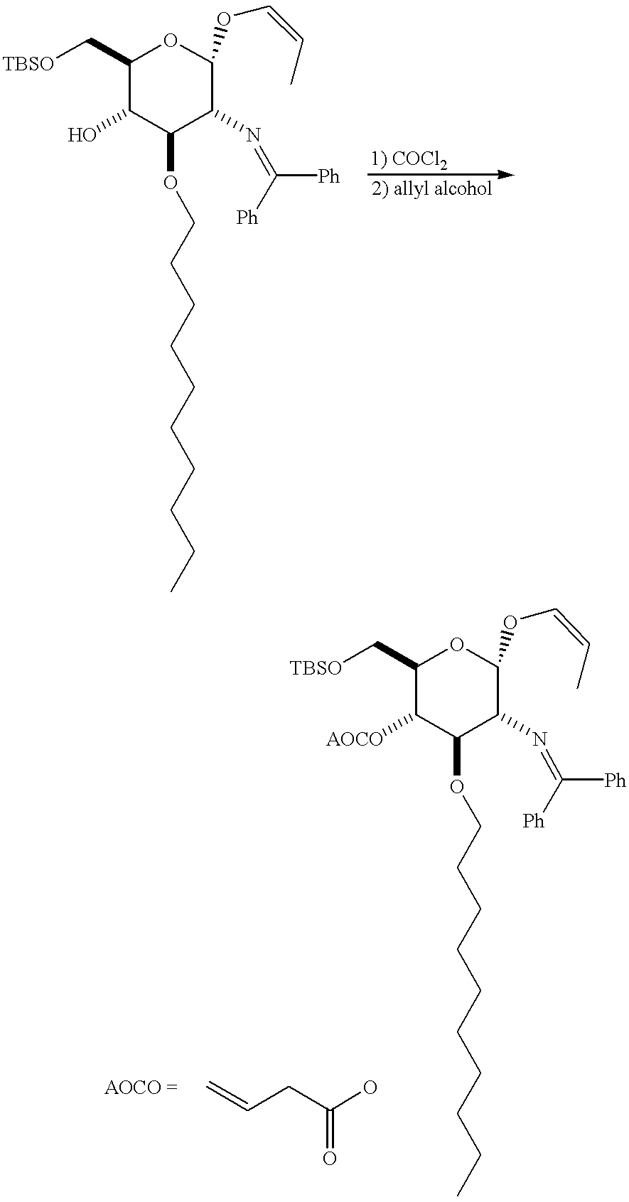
C1(C[TBSO])C(O)C(OCCCCCCCCCC)C(N=C([Ph])[Ph])C(OC=CC)O1.C1(C[TBSO])C([AOCO])C(OCCCCCCCCCC)C(N=C([Ph])[Ph])C(OC=CC)O1.C=CCC(O)=O
